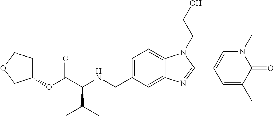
C1=C(CNC(C(OC2CCOC2)=O)C(C)C)C=C2C(=C1)N(CCO)C(C1=CN(C)C(=O)C(C)=C1)=N2
